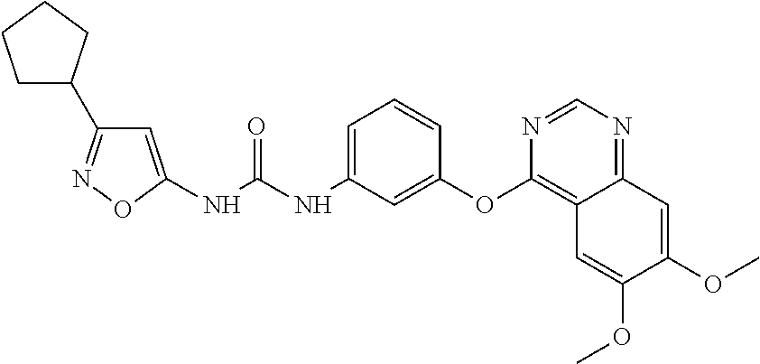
N(C(NC1=CC=CC(OC2=C3C(=NC=N2)C=C(OC)C(OC)=C3)=C1)=O)C1=CC(C2CCCC2)=NO1
